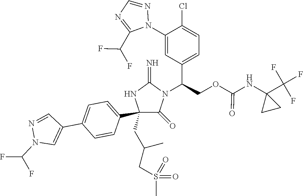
C1(C2=CC=C(C3=CN(C(F)F)N=C3)C=C2)(CC(C)CS(C)(=O)=O)C(=O)N(C(COC(NC2(C(F)(F)F)CC2)=O)C2=CC=C(Cl)C(N3N=CN=C3C(F)F)=C2)C(=N)N1
